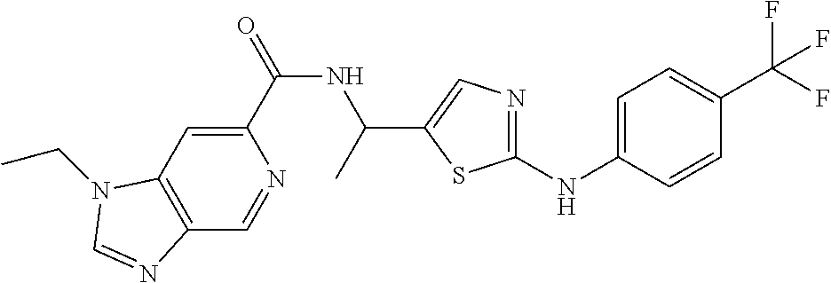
C1(C(=O)NC(C)C2=CN=C(NC3=CC=C(C(F)(F)F)C=C3)S2)=CC2=C(C=N1)N=CN2CC
